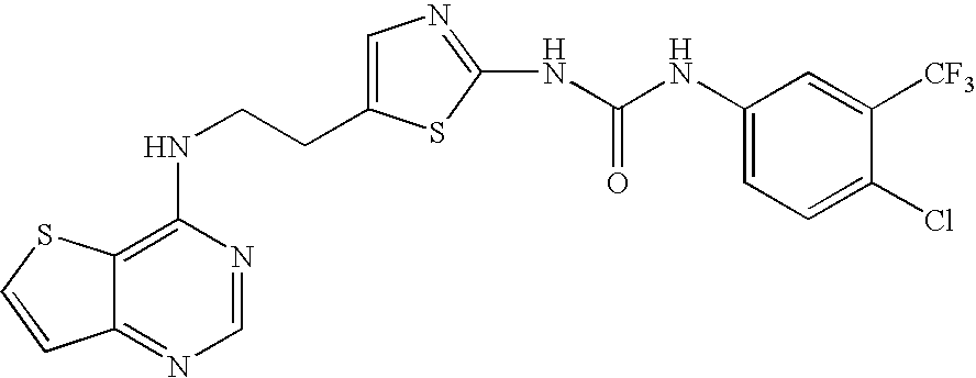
C(CNC1=C2C(=NC=N1)C=CS2)C1=CN=C(NC(=O)NC2=CC=C(Cl)C([CF3])=C2)S1
